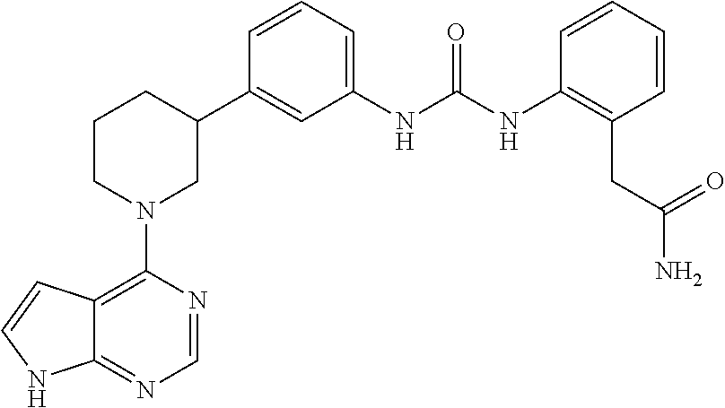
C12=C(N3CC(C4=CC(NC(NC5=C(CC(N)=O)C=CC=C5)=O)=CC=C4)CCC3)N=CN=C1NC=C2
